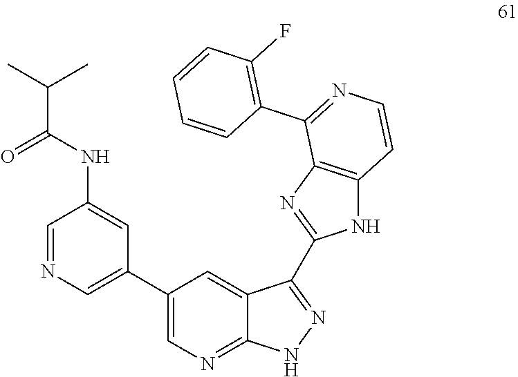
N(C1=CC(C2=CN=C3C(=C2)C(C2=NC4=C(N2)C=CN=C4C2=C(F)C=CC=C2)=NN3)=CN=C1)C(=O)C(C)C
